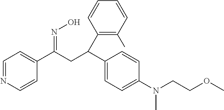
C1=NC=CC(C(CC(C2=CC=C(N(CCOC)C)C=C2)C2=C(C)C=CC=C2)=NO)=C1
